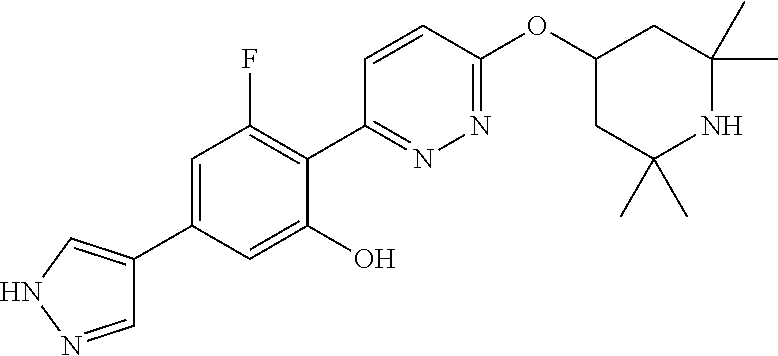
C1=NNC=C1C1=CC(F)=C(C2=NN=C(OC3CC(C)(C)NC(C)(C)C3)C=C2)C(O)=C1
